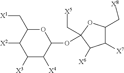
C1([X7])C(C[X8])OC(C[X5])(OC2OC(C[X1])C([X2])C([X3])C2[X4])C1[X6]
